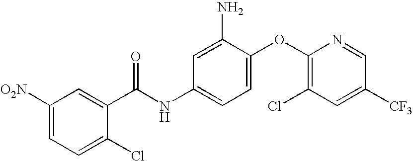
C1([O2N])=CC=C(Cl)C(C(NC2=CC=C(OC3=C(Cl)C=C([CF3])C=N3)C(N)=C2)=O)=C1
